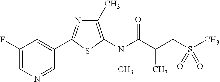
C1=C(F)C=C(C2=NC(C)=C(N(C(=O)C(CS(C)(=O)=O)C)C)S2)C=N1
